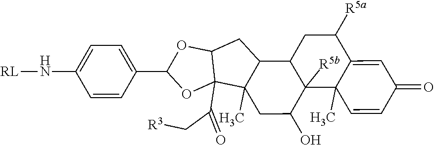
C1=CC(C2OC3(C(=O)C[R3])C(O2)CC2C3(C)CC(O)C3([R5b])C2CC([R5a])C2=CC(=O)C=CC32C)=CC=C1N[RL]
